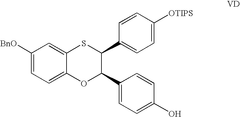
C1([BnO])=CC=C2C(=C1)SC(C1=CC=C([OTIPS])C=C1)C(C1=CC=C(O)C=C1)O2
